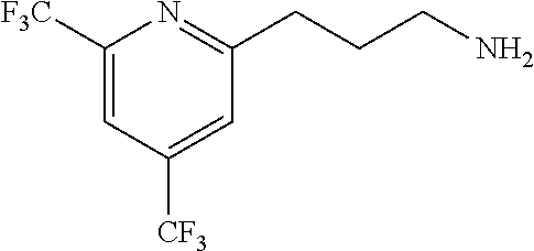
C1([F3C])=CC([CF3])=CC(CCCN)=N1
